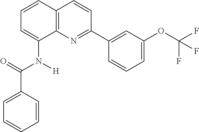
C1=CC2=C(C(N(C(C3=CC=CC=C3)=O)[H])=C1)N=C(C1=CC(OC(F)(F)F)=CC=C1)C=C2
